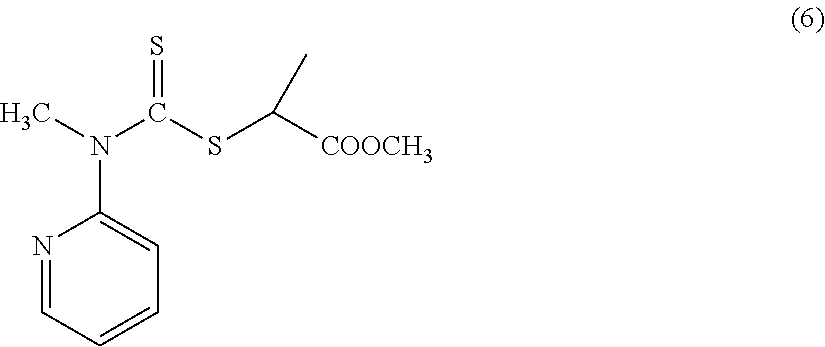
N1=CC=CC=C1N(C)C(SC([COOCH3])C)=S
